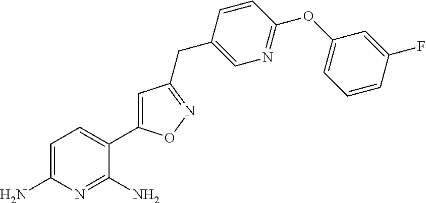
C1=C(N)N=C(N)C(C2=CC(CC3=CN=C(OC4=CC=CC(F)=C4)C=C3)=NO2)=C1
